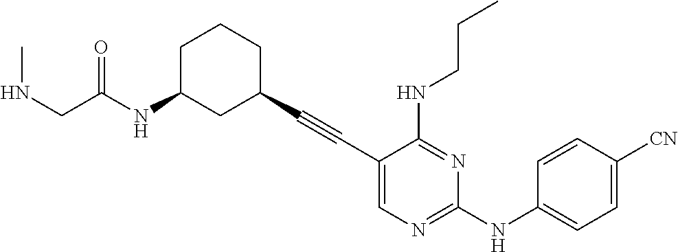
C1(C#CC2CCCC(NC(=O)CNC)C2)=CN=C(NC2=CC=C([CN])C=C2)N=C1NCCC
